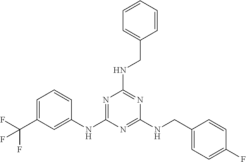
N1=C(NC2=CC(C(F)(F)F)=CC=C2)N=C(NCC2=CC=C(F)C=C2)N=C1NCC1=CC=CC=C1
